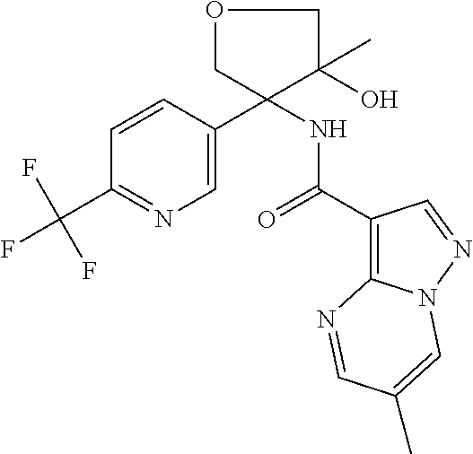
C1=C(C2(NC(C3=C4N(N=C3)C=C(C)C=N4)=O)C(O)(C)COC2)C=CC(C(F)(F)F)=N1
